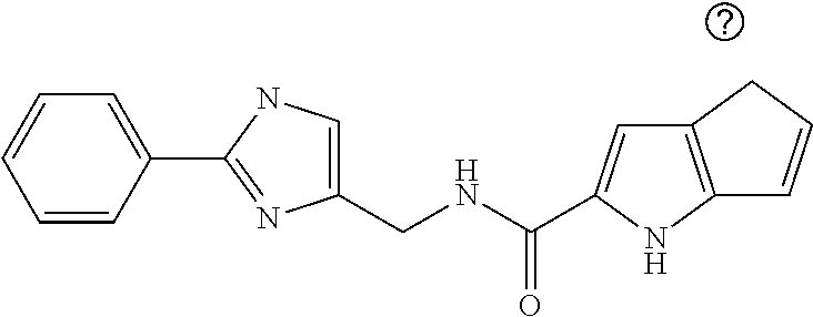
C1=CC(C2=NC(CNC(=O)C3=CC4=C(N3)C=CC4)=CN2)=CC=C1
